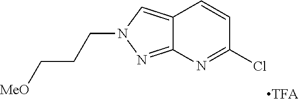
[TFA].C1(Cl)=NC2=NN(CCC[MeO])C=C2C=C1
